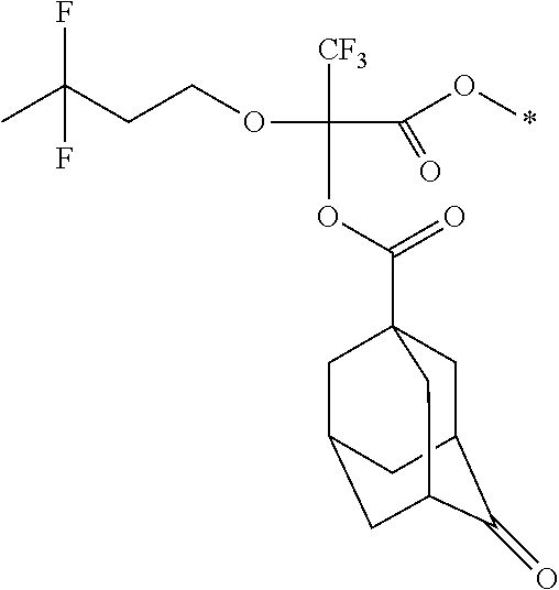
CC(CCOC([CF3])(C(O*)=O)OC(=O)C12CC3C(=O)C(CC(C1)C3)C2)(F)F
